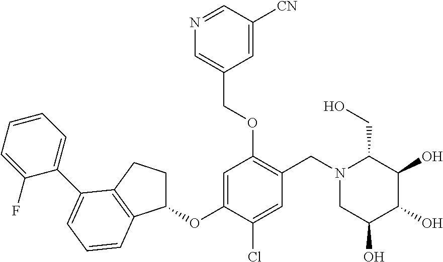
C1(OC2=CC(OCC3=CN=CC([CN])=C3)=C(CN3CC(O)C(O)C(O)C3CO)C=C2Cl)CCC2=C1C=CC=C2C1=CC=CC=C1F
